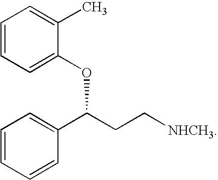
C1=CC=C(OC(C2=CC=CC=C2)CC[NHCH3])C(C)=C1
